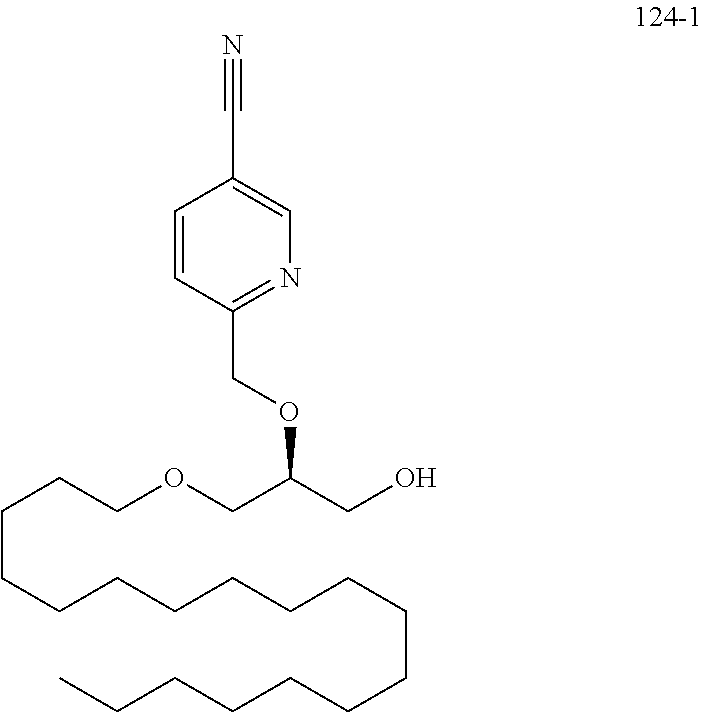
C(CCCCCCCCCCCCCCC)CCOCC(CO)OCC1=NC=C(C#N)C=C1
